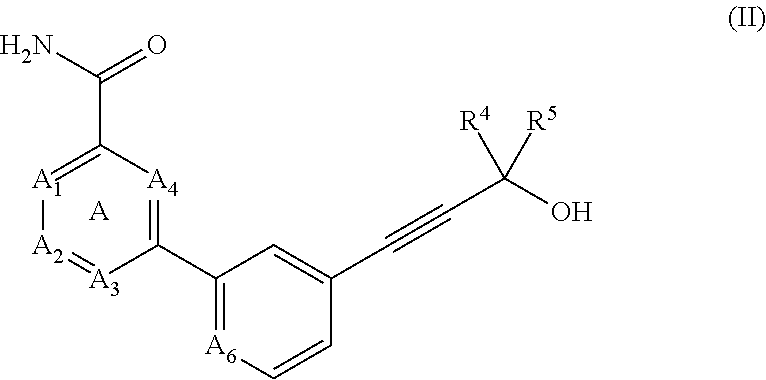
C(=O)(N)C1=[A1][A2]=[A3]C(C2=[A6]C=CC(C#CC(O)([R4])[R5])=C2)=[A4]1.[A]
